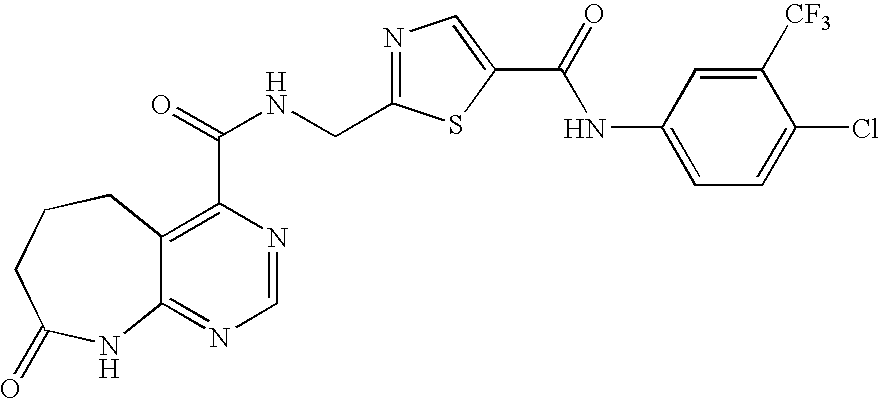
C12=NC=NC(C(=O)NCC3=NC=C(C(=O)NC4=CC=C(Cl)C([CF3])=C4)S3)=C1CCCC(=O)N2
